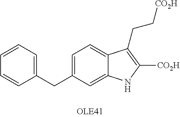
C1=C(CC2=CC=CC=C2)C=C2C(=C1)C(CC[CO2H])=C([CO2H])N2
